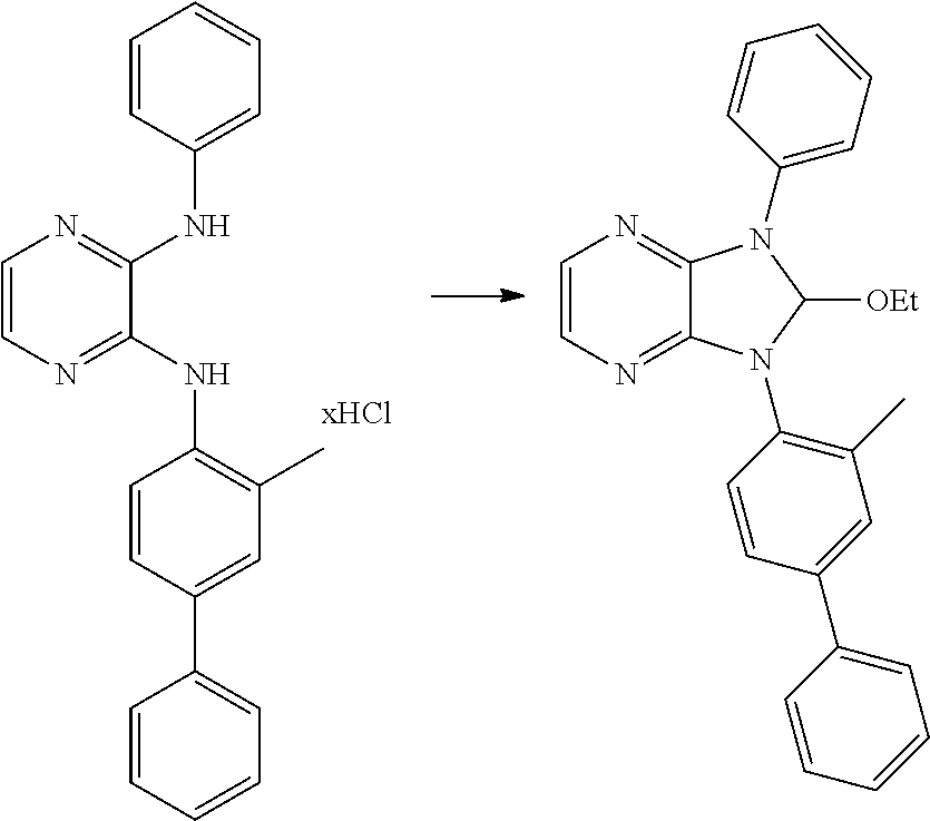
C1=CN=C(NC2=C(C)C=C(C3=CC=CC=C3)C=C2)C(NC2=CC=CC=C2)=N1.C1=CN=C2C(=N1)N(C1=CC=CC=C1)C([OEt])N2C1=C(C)C=C(C2=CC=CC=C2)C=C1
